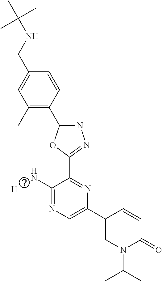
C1(C)=C(C2=NN=C(C3=NC(C4=CN(C(C)C)C(=O)C=C4)=CN=C3N)O2)C=CC(CNC(C)(C)C)=C1.[H]
